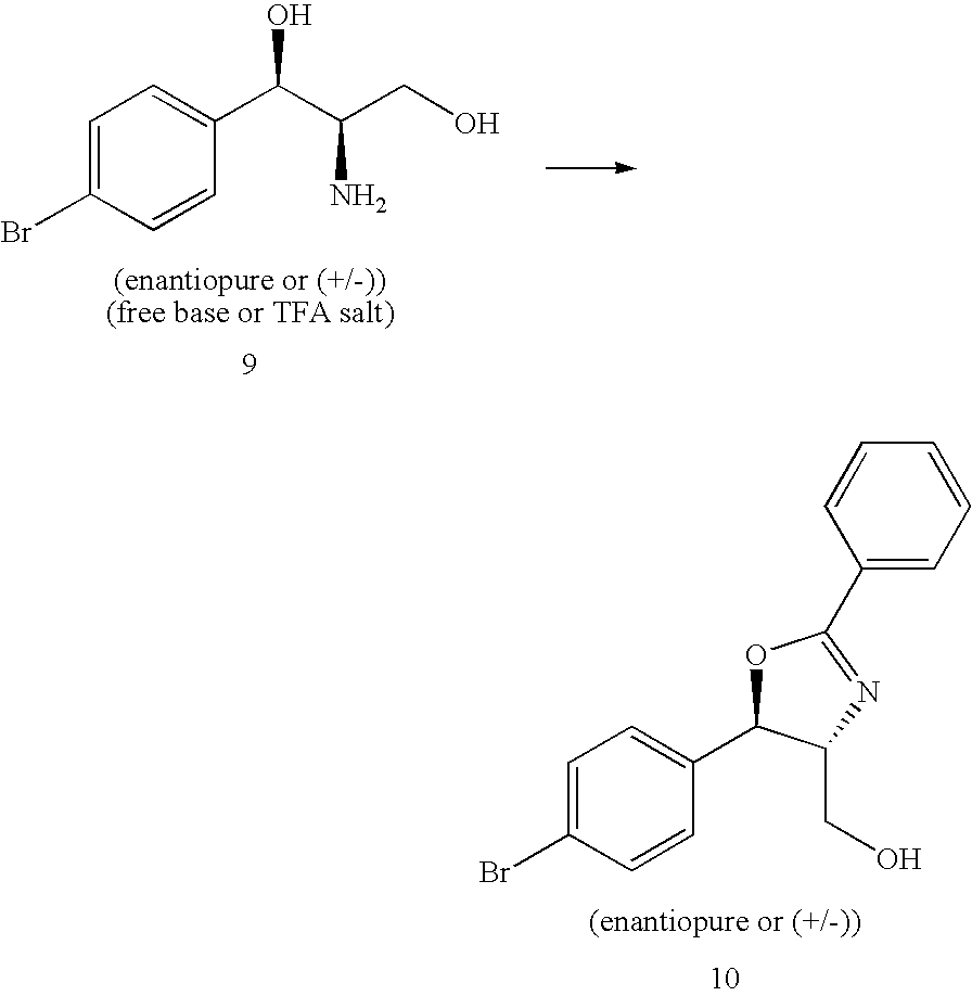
C1=C(Br)C=CC(C(C(N)CO)O)=C1.C1=C(Br)C=CC(C2OC(C3=CC=CC=C3)=NC2CO)=C1
